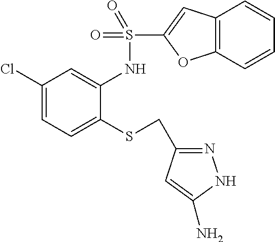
C1(Cl)=CC=C(SCC2=NNC(N)=C2)C(NS(=O)(=O)C2=CC3=C(O2)C=CC=C3)=C1
